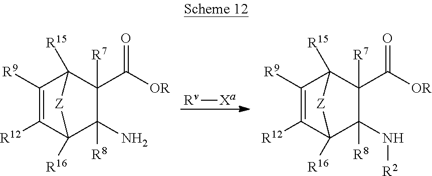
C1([R9])=C([R12])C2([R16])C(N)([R8])C(C([OR])=O)([R7])C1([R15])[Z]2.[Rv][Xa].C1([R9])=C([R12])C2([R16])C(N[R2])([R8])C(C([OR])=O)([R7])C1([R15])[Z]2
